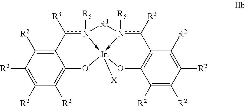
C12=C([R2])C([R2])=C([R2])C([R2])=C1O[In]13([X])-n([R5])(c2[R3])[R1]n->1([R5])c([R3])C1=C(C([R2])=C([R2])C([R2])=C1[R2])O3
